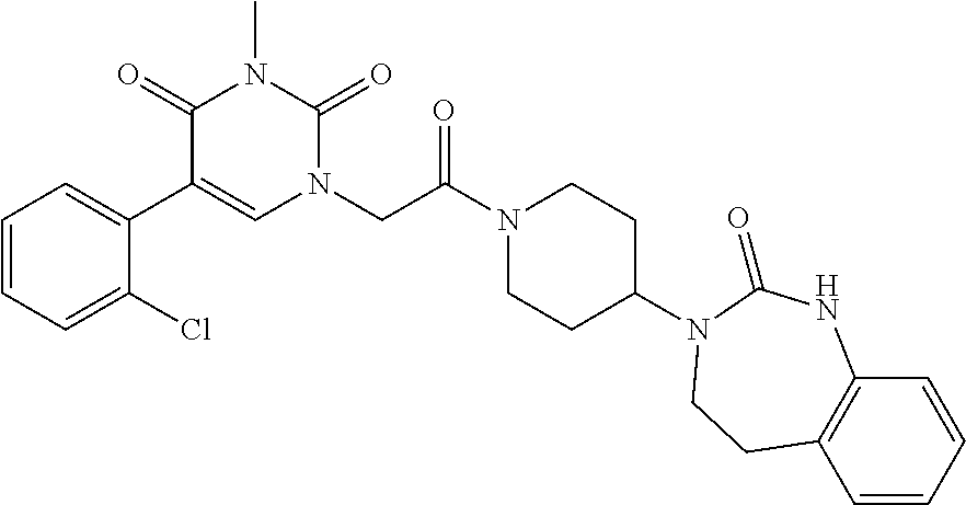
C1=CC=C(Cl)C(C2=CN(CC(N3CCC(N4C(=O)NC5=C(C=CC=C5)CC4)CC3)=O)C(=O)N(C)C2=O)=C1
